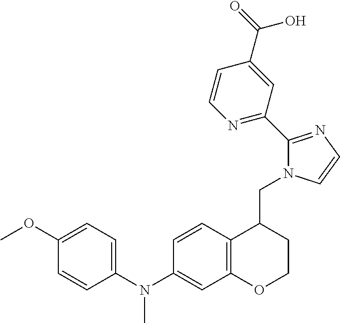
C1(N(C2=CC3=C(C=C2)C(CN2C(C4=NC=CC(C(=O)O)=C4)=NC=C2)CCO3)C)=CC=C(OC)C=C1
